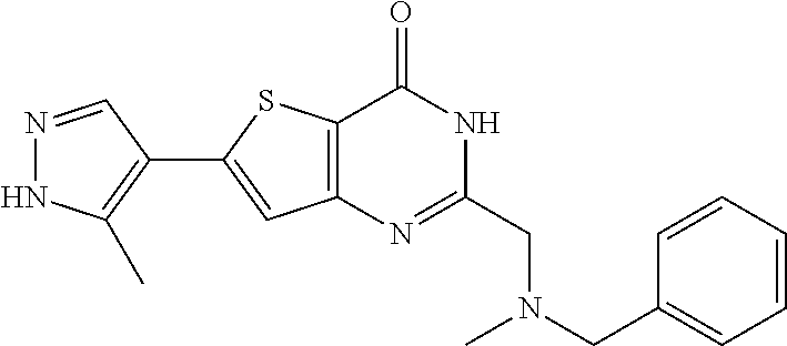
N1=CC(C2=CC3=C(S2)C(=O)NC(CN(CC2=CC=CC=C2)C)=N3)=C(C)N1
